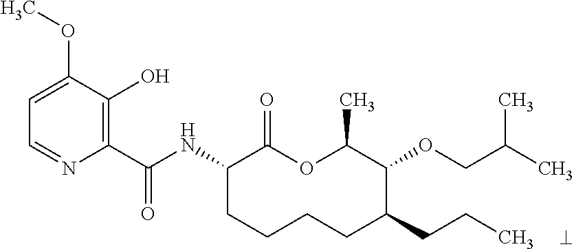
C1(C(NC2CCCCC(CCC)C(OCC(C)C)C(C)OC2=O)=O)=C(O)C(OC)=CC=N1
